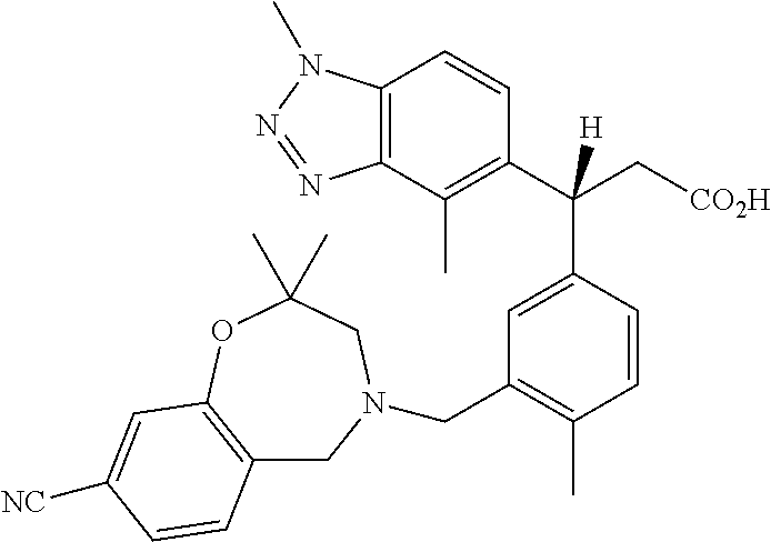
C1(C(C[CO2H])(C2=CC(CN3CC4=C(OC(C)(C)C3)C=C([NC])C=C4)=C(C)C=C2)[H])=C(C)C2=C(C=C1)N(C)N=N2
